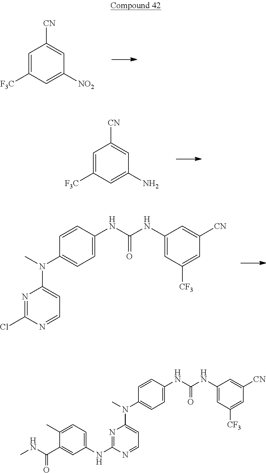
C1=C([F3C])C=C([NO2])C=C1[CN].C1=C([F3C])C=C(N)C=C1[CN].ClC1=NC(N(C2=CC=C(NC(NC3=CC([CF3])=CC([CN])=C3)=O)C=C2)C)=CC=N1.C1(C)=CC=C(NC2=NC(N(C3=CC=C(NC(NC4=CC([CF3])=CC([CN])=C4)=O)C=C3)C)=CC=N2)C=C1C(NC)=O
